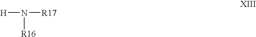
[H]N([R17])[R16]
